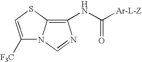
C1([F3C])=CSC2=C(NC([Ar-L-Z])=O)N=CN12
